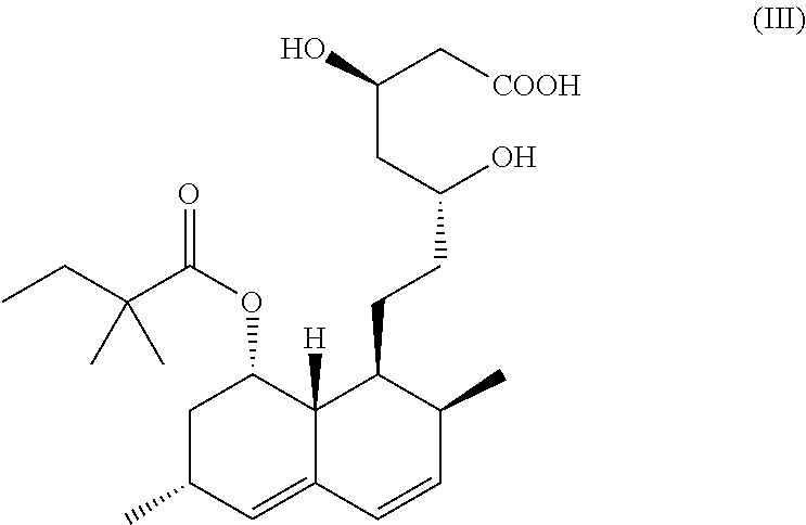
C1C(C)C=C2C([H])(C1OC(=O)C(CC)(C)C)C(CCC(O)CC(O)C[COOH])C(C)C=C2
